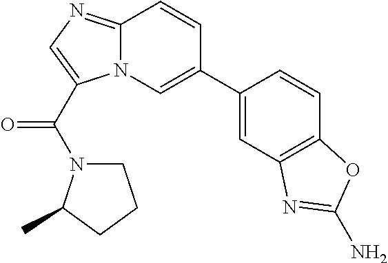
C12=NC=C(C(=O)N3CCCC3C)N1C=C(C1=CC3=C(C=C1)OC(N)=N3)C=C2
